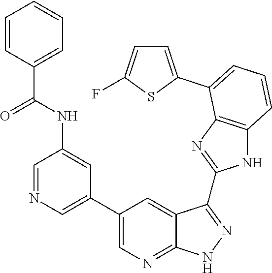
C1=NC=C(C2=CN=C3C(=C2)C(C2=NC4=C(N2)C=CC=C4C2=CC=C(F)S2)=NN3)C=C1NC(C1=CC=CC=C1)=O
